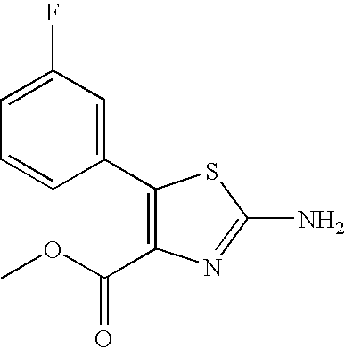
C1(C2=CC(F)=CC=C2)=C(C(OC)=O)N=C(N)S1
